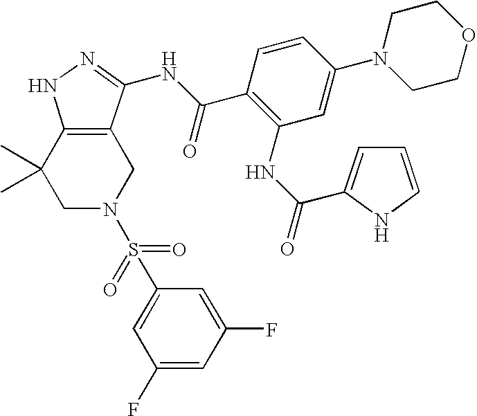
C1N(S(=O)(=O)C2=CC(F)=CC(F)=C2)CC2=C(C1(C)C)NN=C2NC(C1=C(NC(=O)C2=CC=CN2)C=C(N2CCOCC2)C=C1)=O
